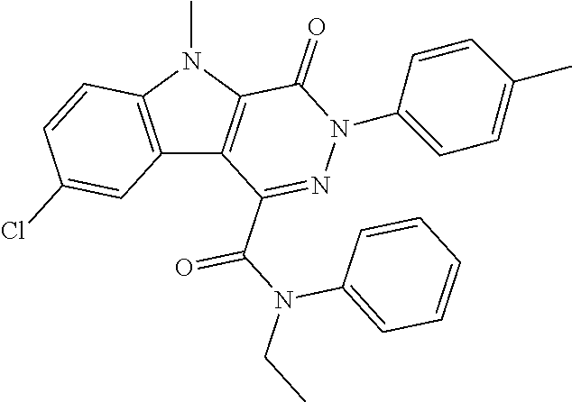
C12=C(N(C)C3=C1C(C(N(CC)C1=CC=CC=C1)=O)=NN(C1=CC=C(C)C=C1)C3=O)C=CC(Cl)=C2
